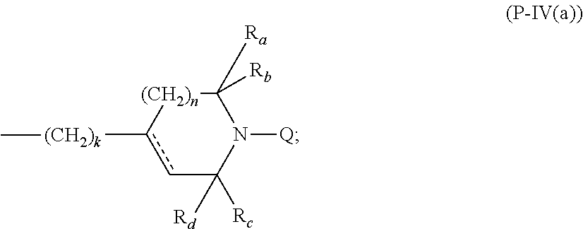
c1c([(CH2)k]C)[(CH2)n]C([Ra])([Rb])N([Q])C1([Rc])[Rd]
